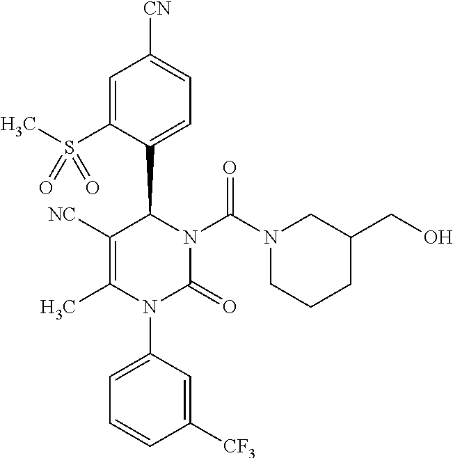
C1([NC])=C(C)N(C2=CC=CC([CF3])=C2)C(=O)N(C(N2CCCC(CO)C2)=O)C1C1=CC=C([CN])C=C1S(C)(=O)=O
